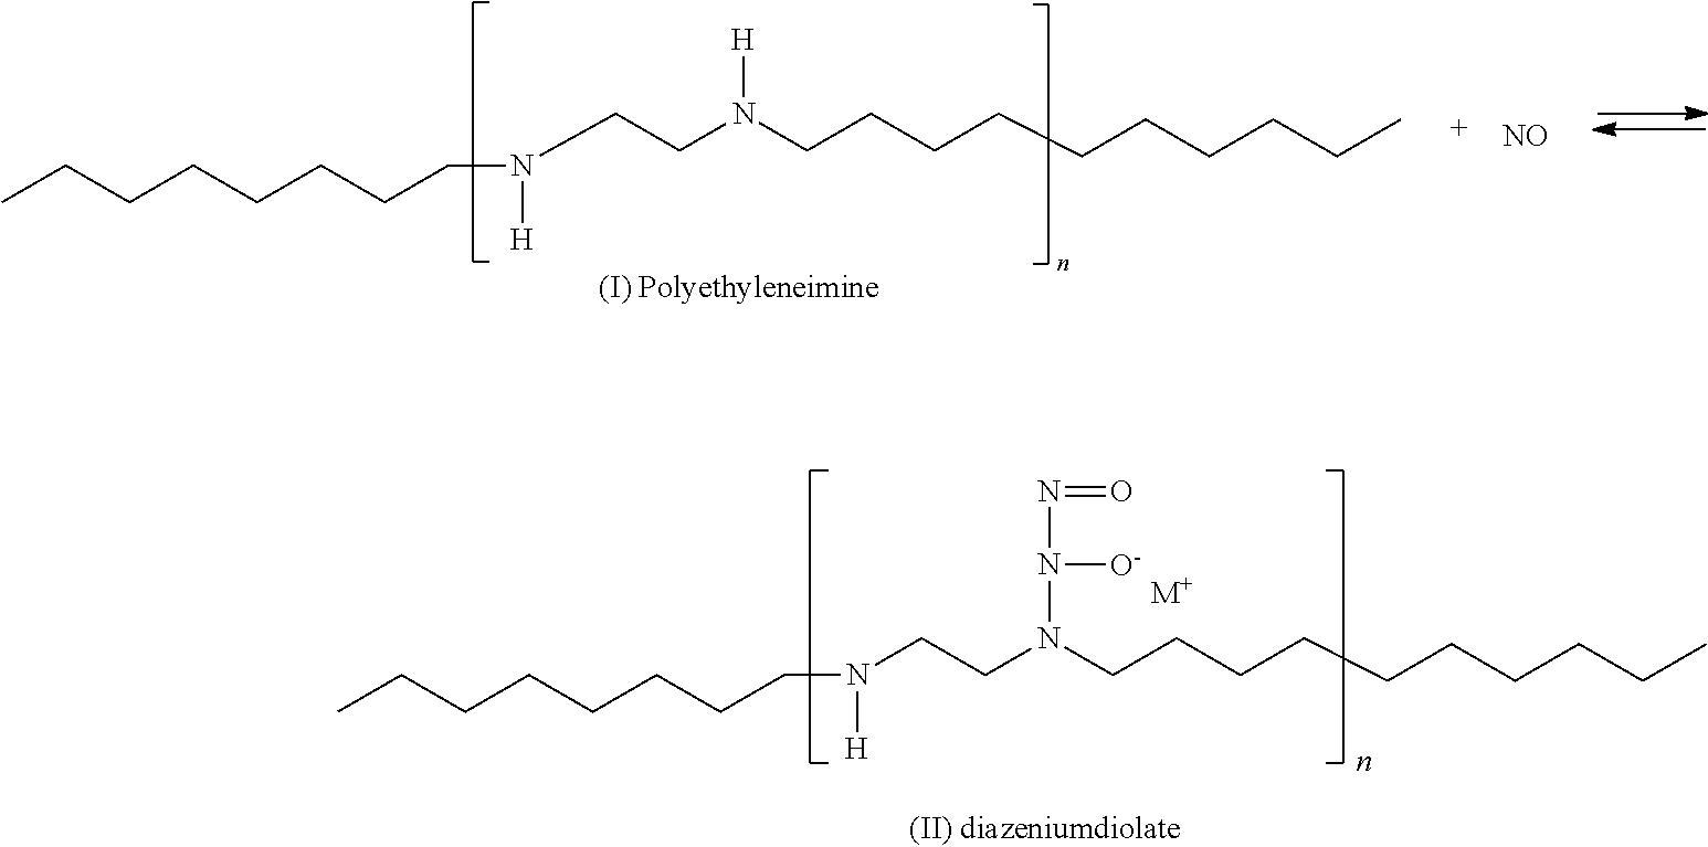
CCCCCCCCN(CCN(CCCCCCCCCC)[H])[H].[NO].CCCCCCCCN(CCN(CCCCCCCCCC)N([O-])N=O)[H].[M+]
